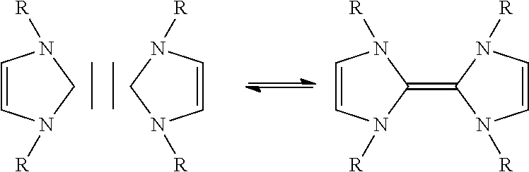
C1=CN([R])CN1[R].C1=CN([R])CN1[R].C1=CN([R])C(=C2N([R])C=CN2[R])N1[R]
